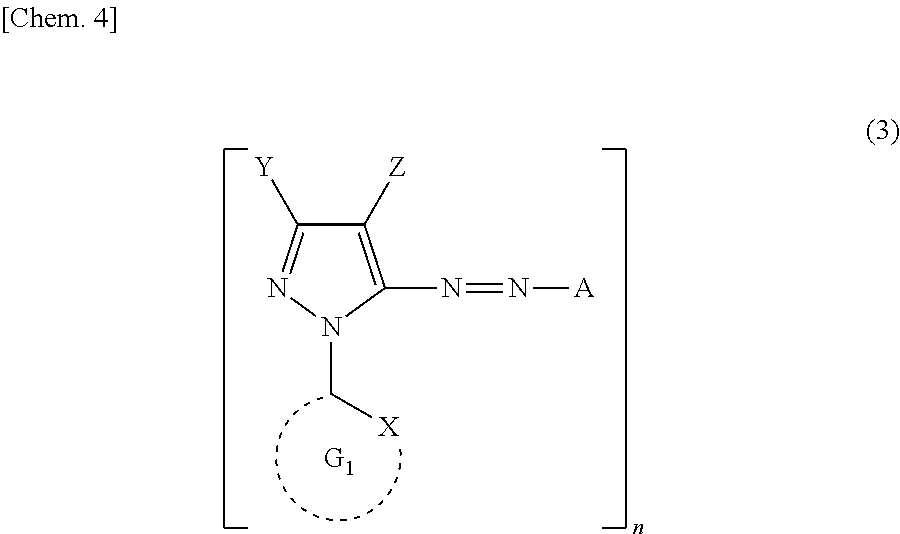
C([X])N1N=C([Y])C([Z])=C1N=N[A]
